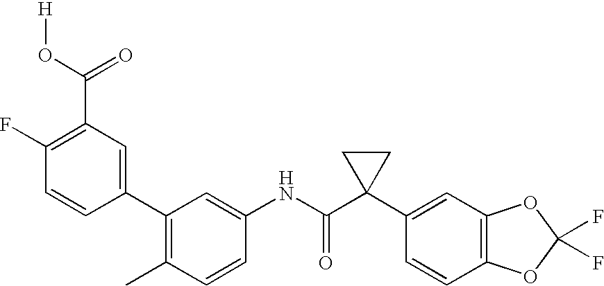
C1(C2=C(C)C=CC(NC(C3(C4=CC5=C(C=C4)OC(F)(F)O5)CC3)=O)=C2)=CC(C(O[H])=O)=C(F)C=C1
